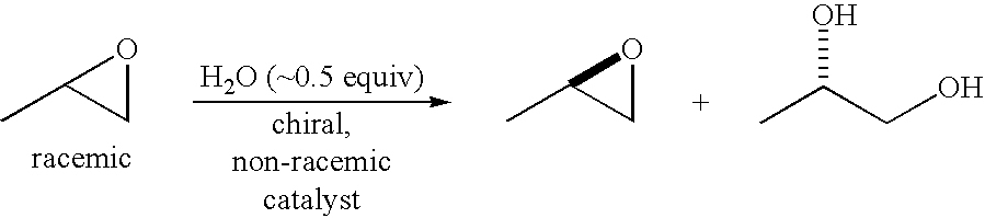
CC1CO1.CC1CO1.CC(CO)O
